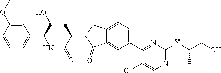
C1(Cl)=CN=C(NC(CO)C)N=C1C1=CC=C2C(=C1)C(=O)N(C(C(=O)NC(C1=CC=CC(OC)=C1)CO)C)C2
